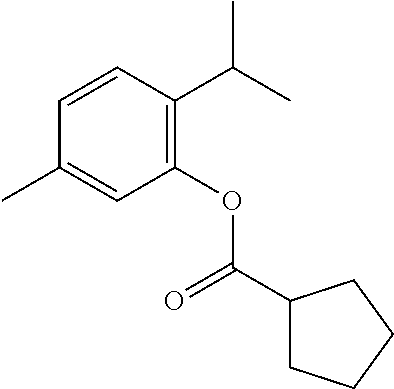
C1=CC(C(C)C)=C(OC(C2CCCC2)=O)C=C1C
